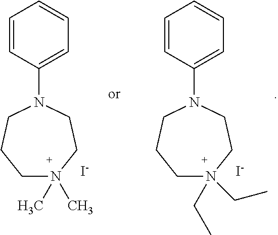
C1=CC=CC=C1N1CCCN(C)(C)CC1.C1=CC=CC=C1N1CCCN(CC)(CC)CC1.[I-].[I-]
